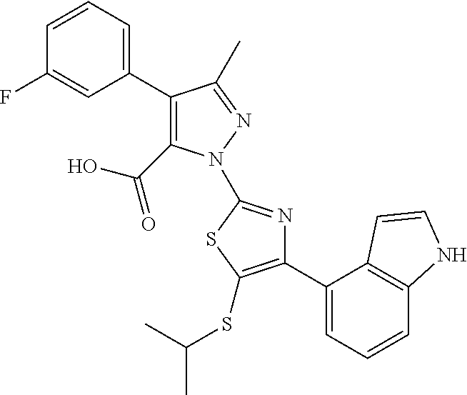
C1(C2=CC=CC(F)=C2)=C(C(=O)O)N(C2=NC(C3=CC=CC4=C3C=CN4)=C(SC(C)C)S2)N=C1C
